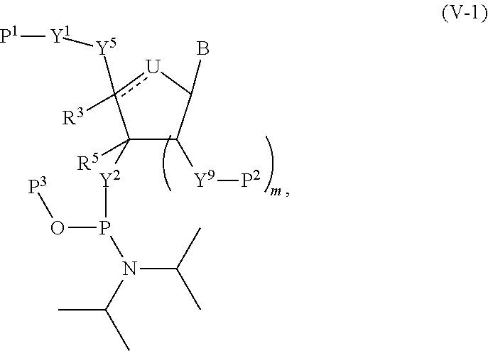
[Y1]([Y5]c1([R3])[U]C(B)C([Y9][P2])C1([Y2]P(O[P3])N(C(C)C)C(C)C)[R5])[P1]
